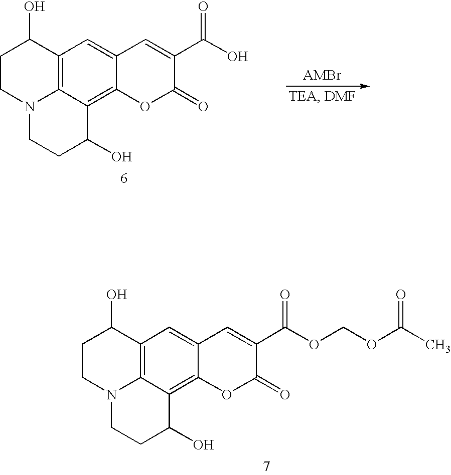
C1CN2C3=C(C1O)C=C1C(=C3C(O)CC2)OC(=O)C(C(O)=O)=C1.C1CN2C3=C(C1O)C=C1C(=C3C(O)CC2)OC(=O)C(C(OCOC(C)=O)=O)=C1
